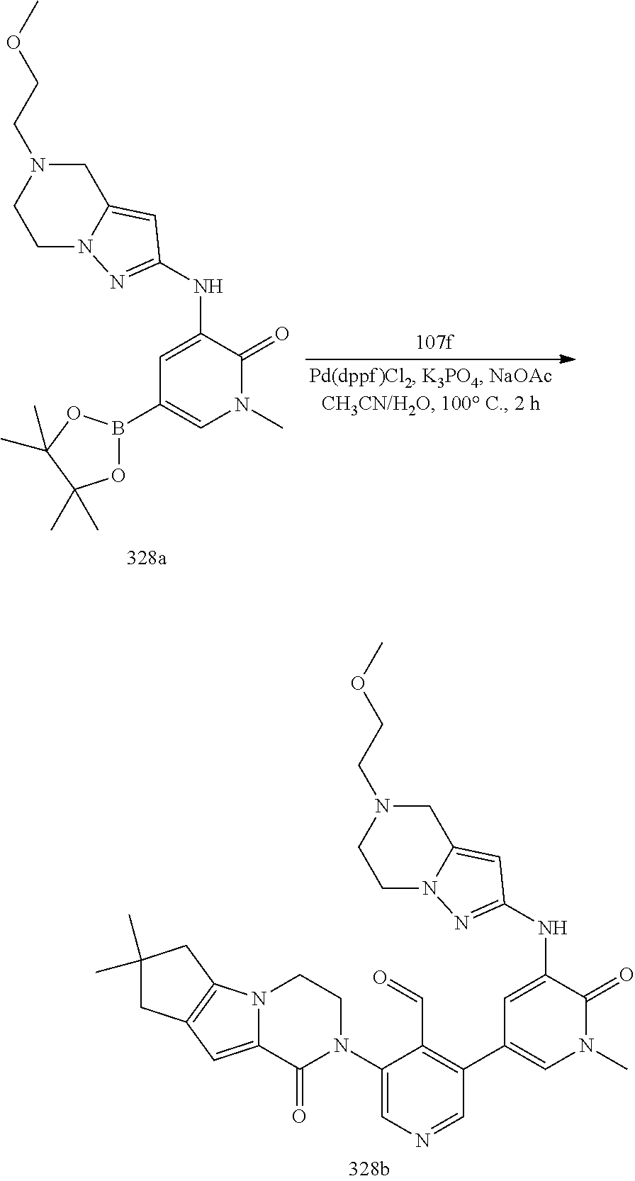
C1=C(NC2=NN3CCN(CCOC)CC3=C2)C(=O)N(C)C=C1C1=C(C=O)C(N2CCN3C(=CC4=C3CC(C)(C)C4)C2=O)=CN=C1.C1=C(NC2=NN3CCN(CCOC)CC3=C2)C(=O)N(C)C=C1B1OC(C)(C)C(C)(C)O1
